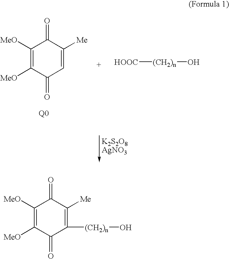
C1([MeO])=C([MeO])C(=O)C([(CH2)n]O)=C([Me])C1=O.C1([MeO])=C([MeO])C(=O)C=C([Me])C1=O.[K2S2O8AgNO3].[HOOC][(CH2)n]O
